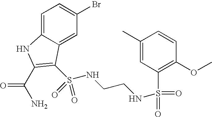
C1(Br)=CC=C2C(=C1)C(S(NCCNS(=O)(=O)C1=C(OC)C=CC(C)=C1)(=O)=O)=C(C(N)=O)N2
